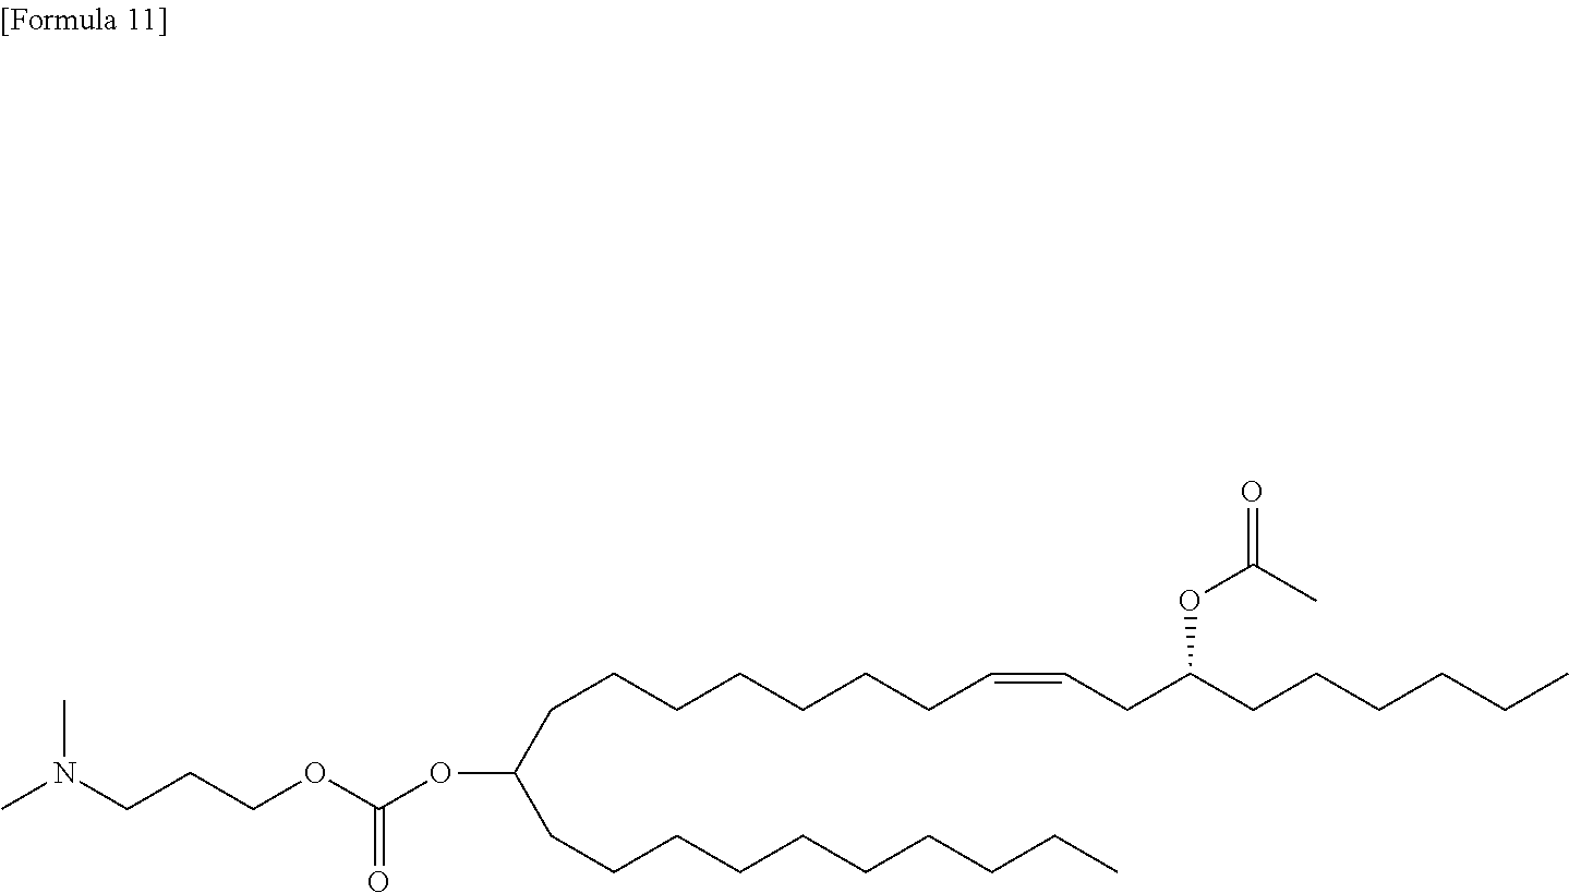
C(OC(OC(CCCCCCCC=CCC(CCCCCC)OC(=O)C)CCCCCCCCCC)=O)CCN(C)C
